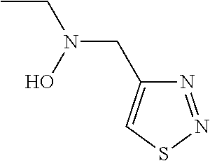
CCN(CC1=CSN=N1)O
